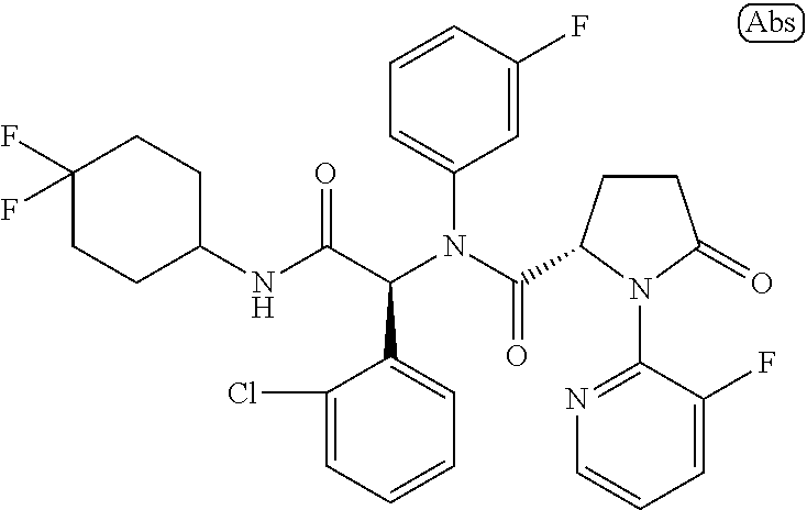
C1=CC(F)=CC(N(C(=O)C2CCC(=O)N2C2=NC=CC=C2F)C(C(NC2CCC(F)(F)CC2)=O)C2=CC=CC=C2Cl)=C1
